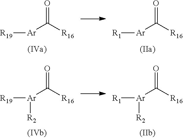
[R19][Ar]C([R16])=O.[R1][Ar]C([R16])=O.[R19][Ar](C([R16])=O)[R2].[R1][Ar](C([R16])=O)[R2]
